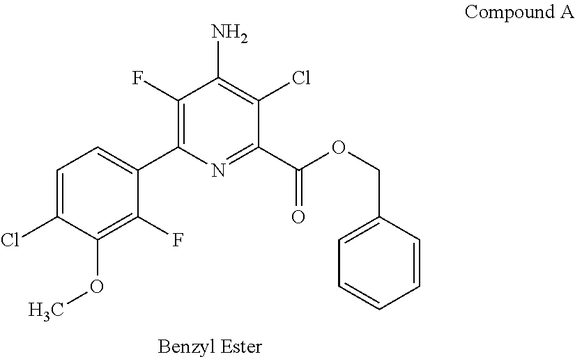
C1(F)=C(C2=CC=C(Cl)C(OC)=C2F)N=C(C(=O)OCC2=CC=CC=C2)C(Cl)=C1N
